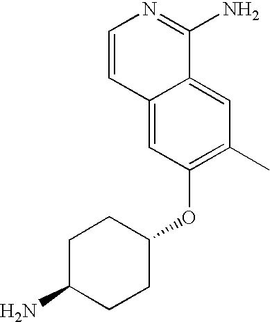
C12=CC(OC3CCC(N)CC3)=C(C)C=C1C(N)=NC=C2
